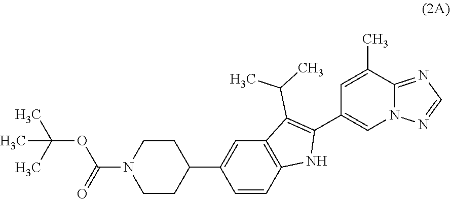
C1(C2CCN(C(=O)OC(C)(C)C)CC2)=CC2=C(C=C1)NC(C1=CN3C(=NC=N3)C(C)=C1)=C2C(C)C
